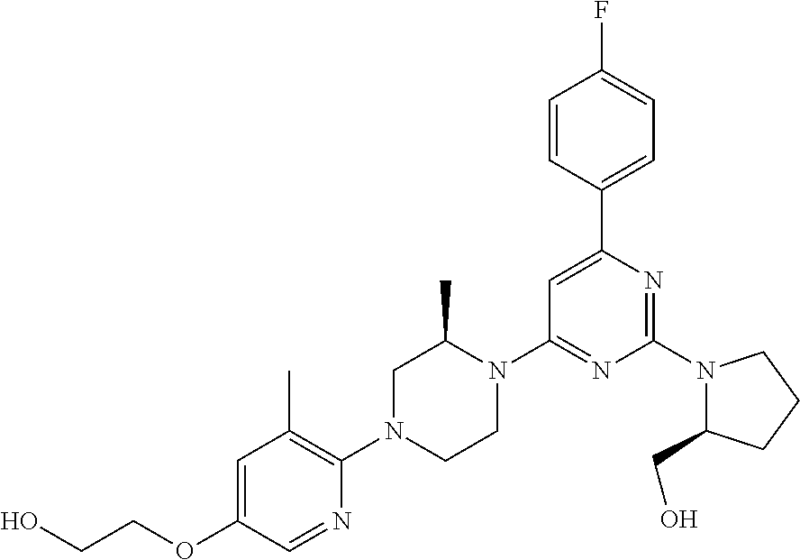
N1(C2=NC(C3=CC=C(F)C=C3)=CC(N3C(C)CN(C4=C(C)C=C(OCCO)C=N4)CC3)=N2)C(CO)CCC1
